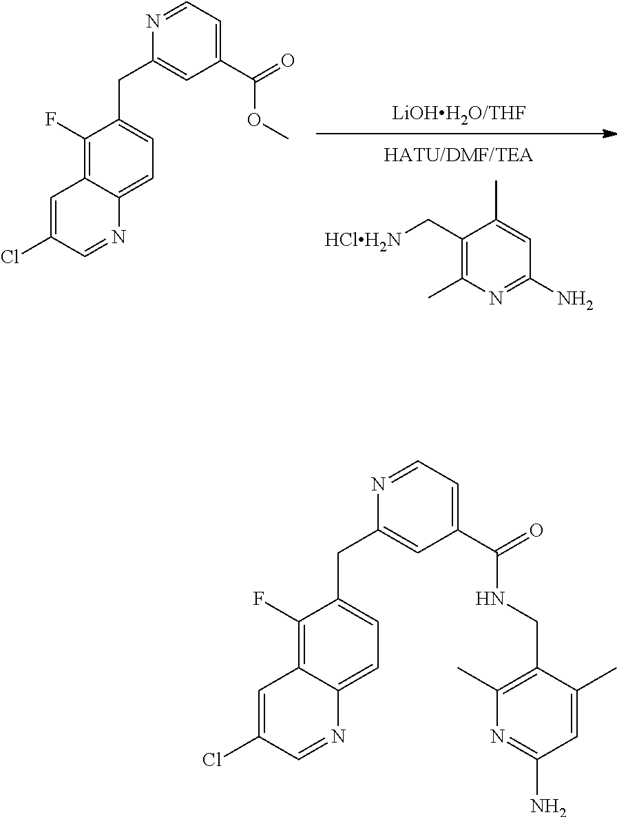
C12=CC=C(CC3=CC(C(=O)NCC4=C(C)N=C(N)C=C4C)=CC=N3)C(F)=C1C=C(Cl)C=N2.C12=CC=C(CC3=CC(C(=O)OC)=CC=N3)C(F)=C1C=C(Cl)C=N2.C1(C[HClH2N])=C(C)N=C(N)C=C1C.[LiOHH2O/THF]
